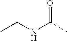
CCNC(C)=O
